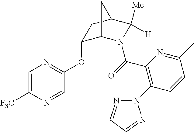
C1(OC2=NC=C([F3C])N=C2)C2N(C(=O)C3=C(N4N=CC=N4)C=CC(C)=N3)C([Me])([H])C(C1)C2
